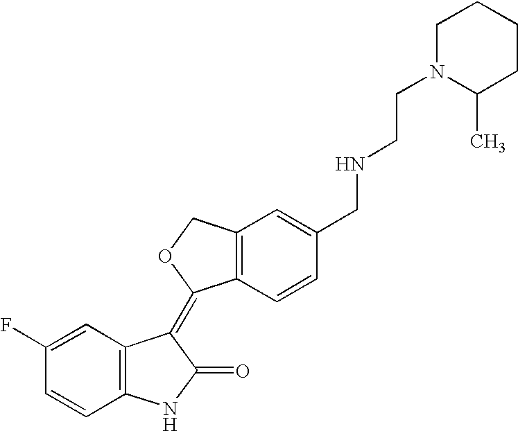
C1=C(F)C=CC2=C1C(=C1C3=C(CO1)C=C(CNCCN1C(C)CCCC1)C=C3)C(=O)N2
